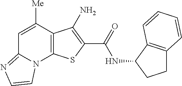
N(C(=O)C1=C(N)C2=C(N3C(=NC=C3)C=C2[Me])S1)C1CCC2=C1C=CC=C2
